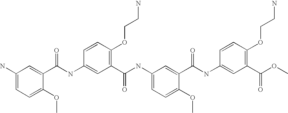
NC1=CC=C(OC)C(C(NC2=CC(C(NC3=CC=C(OC)C(C(NC4=CC(C(=O)OC)=C(OCCN)C=C4)=O)=C3)=O)=C(OCCN)C=C2)=O)=C1
